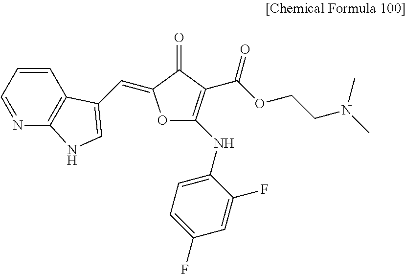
C1=CC=NC2=C1C(C=C1OC(NC3=CC=C(F)C=C3F)=C(C(OCCN(C)C)=O)C1=O)=CN2
